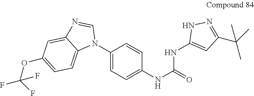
C1(N2C=NC3=CC(OC(F)(F)F)=CC=C23)=CC=C(NC(=O)NC2=CC(C(C)(C)C)=NN2)C=C1
